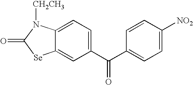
C12=CC(C(C3=CC=C([NO2])C=C3)=O)=CC=C1N([CH2CH3])C(=O)[Se]2
